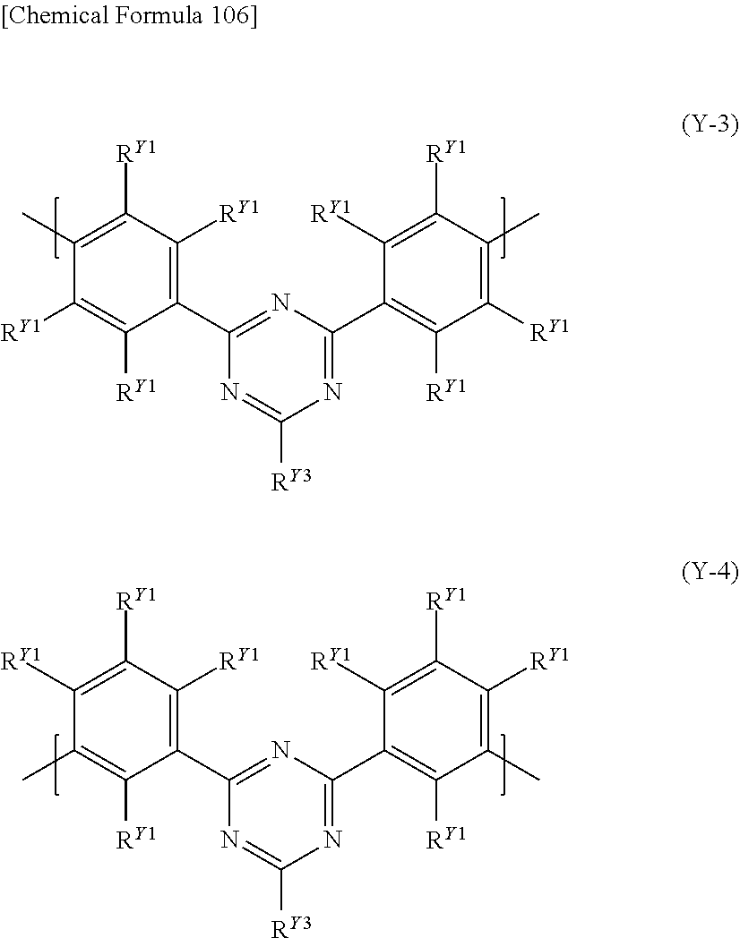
C1(C2=NC(C3=C([RY1])C([RY1])=C(C)C([RY1])=C3[RY1])=NC([RY3])=N2)=C([RY1])C([RY1])=C(C)C([RY1])=C1[RY1].C1(C2=NC(C3=C([RY1])C(C)=C([RY1])C([RY1])=C3[RY1])=NC([RY3])=N2)=C([RY1])C([RY1])=C([RY1])C(C)=C1[RY1]
